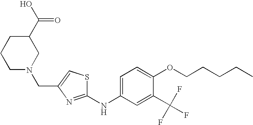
C(C1=CSC(NC2=CC=C(OCCCCC)C(C(F)(F)F)=C2)=N1)N1CC(C(O)=O)CCC1
